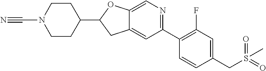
N#CN1CCC(C2CC3=CC(C4=C(F)C=C(CS(=O)(=O)C)C=C4)=NC=C3O2)CC1
